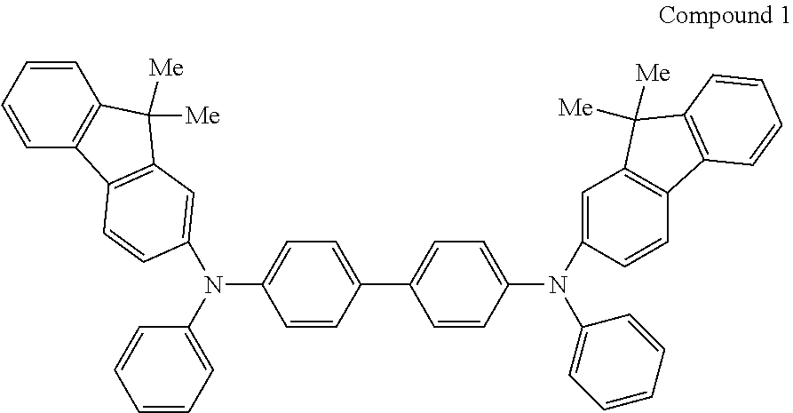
C1=CC(C2=CC=C(N(C3=CC4=C(C=C3)C3=C(C4([Me])[Me])C=CC=C3)C3=CC=CC=C3)C=C2)=CC=C1N(C1=CC=CC=C1)C1=CC2=C(C3=C(C=CC=C3)C2([Me])[Me])C=C1
